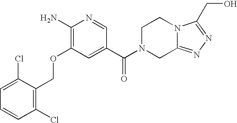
C1(Cl)=C(COC2=C(N)N=CC(C(N3CC4=NN=C(CO)N4CC3)=O)=C2)C(Cl)=CC=C1
